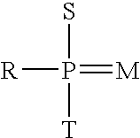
P(S)([T])([R])=[M]
